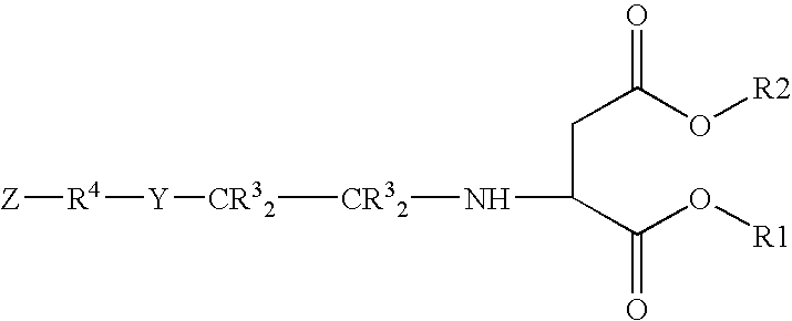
C(C(C(O[R1])=O)N[CR32][CR32][Y][R4][Z])C(O[R2])=O
